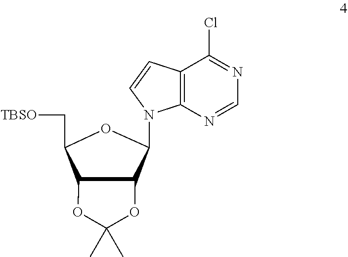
C12C(C(N3C4=C(C(Cl)=NC=N4)C=C3)OC1C[TBSO])OC(C)(C)O2
